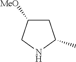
N1C(C)CC([MeO])C1
